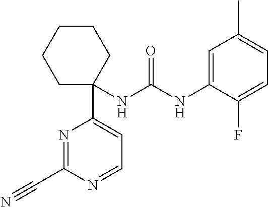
C1=C(NC(NC2(C3=CC=NC(C#N)=N3)CCCCC2)=O)C(F)=CC=C1C
